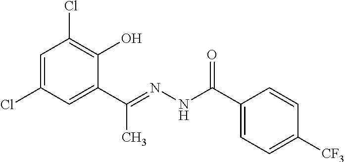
C1=C(Cl)C=C(C(=NNC(C2=CC=C([CF3])C=C2)=O)C)C(O)=C1Cl
